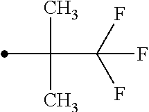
C(C)(C)(C(F)(F)F)C
